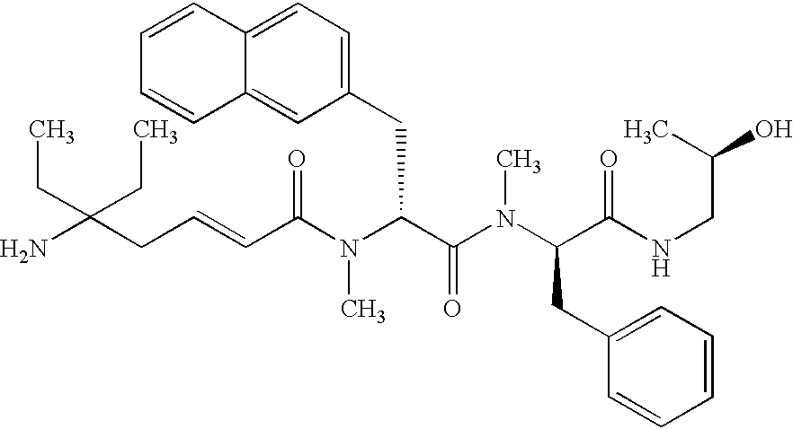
C(C(N(C(C(=O)N(C)C(CC1=CC=CC=C1)C(=O)NCC(C)O)CC1=CC=C2C(=C1)C=CC=C2)C)=O)=CCC(N)(CC)CC
